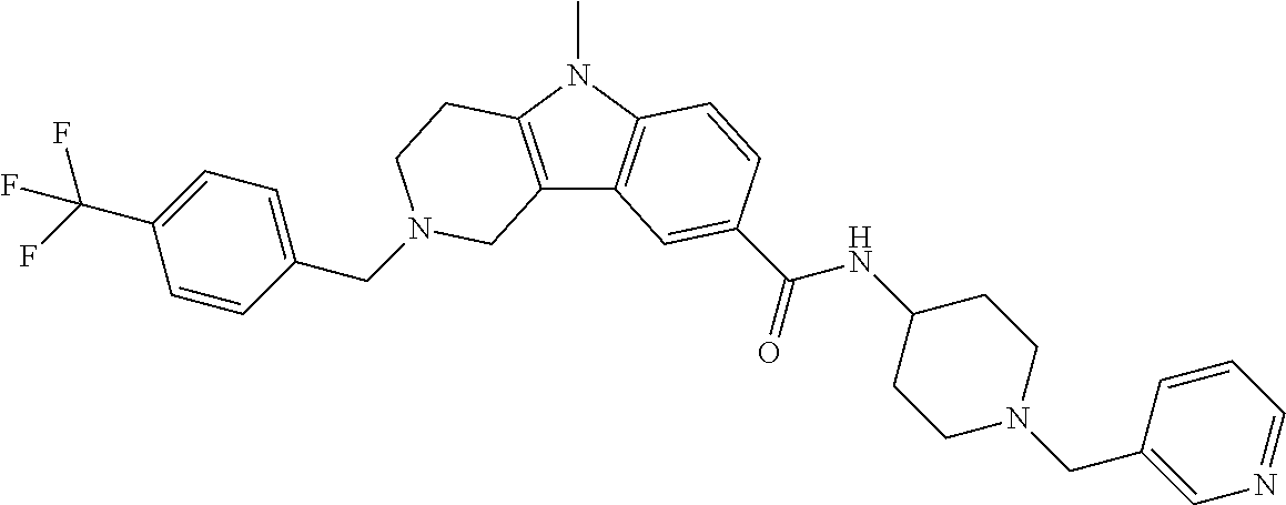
C1(CN2CCC3=C(C4=C(N3C)C=CC(C(=O)NC3CCN(CC5=CN=CC=C5)CC3)=C4)C2)=CC=C(C(F)(F)F)C=C1
